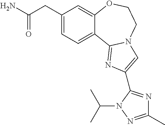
NC(CC1=CC=C2C(=C1)OCCN1C2=NC(C2=NC(C)=NN2C(C)C)=C1)=O
